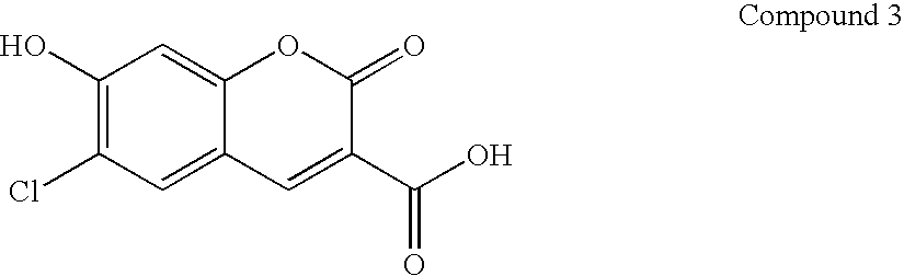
C1(O)=C(Cl)C=C2C(=C1)OC(=O)C(C(O)=O)=C2
